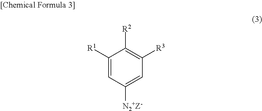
C1([R1])=CC([N2+Z-])=CC([R3])=C1[R2]
